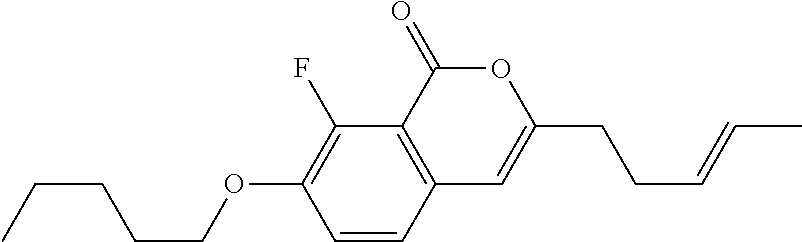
C1=CC2=C(C(F)=C1OCCCCC)C(=O)OC(CCC=CC)=C2
